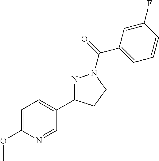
C1=C(OC)N=CC(C2=NN(C(=O)C3=CC=CC(F)=C3)CC2)=C1
